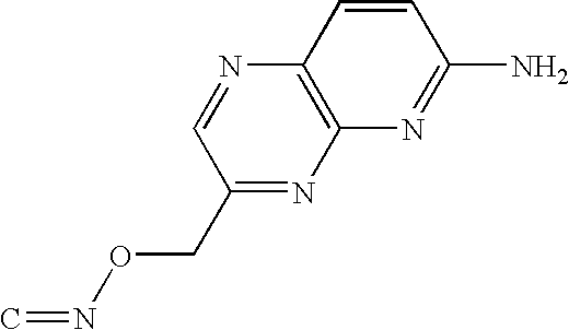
C1(CON=C)=NC2=C(N=C1)C=CC(N)=N2
